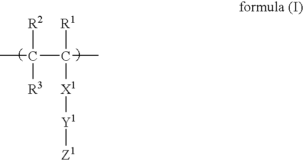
CC(C([R1])(C)[X1][Y1][Z1])([R2])[R3]
